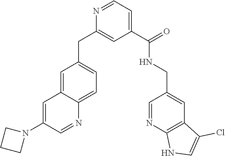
C1(C(=O)NCC2=CC3=C(N=C2)NC=C3Cl)=CC=NC(CC2=CC=C3C(=C2)C=C(N2CCC2)C=N3)=C1
